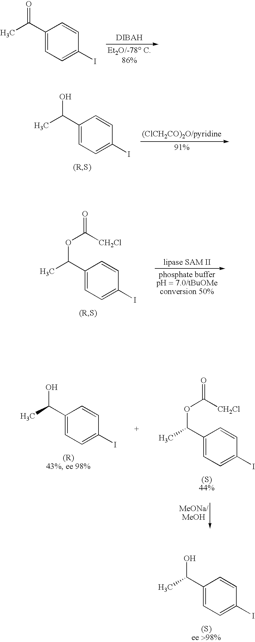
C1(C(C)=O)=CC=C(I)C=C1.C1(C(C)O)=CC=C(I)C=C1.C1(C(C)OC([CH2Cl])=O)=CC=C(I)C=C1.C1(C(C)O)=CC=C(I)C=C1.C1(C(C)OC([CH2Cl])=O)=CC=C(I)C=C1.C1(C(C)O)=CC=C(I)C=C1
